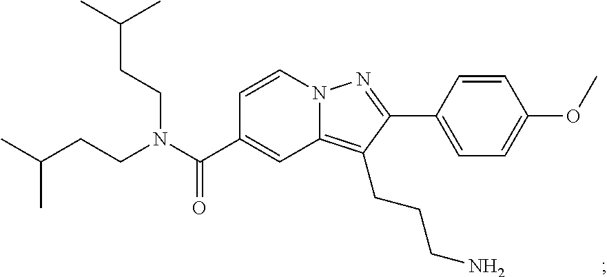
N12C(=C(CCCN)C(C3=CC=C(OC)C=C3)=N1)C=C(C(N(CCC(C)C)CCC(C)C)=O)C=C2
